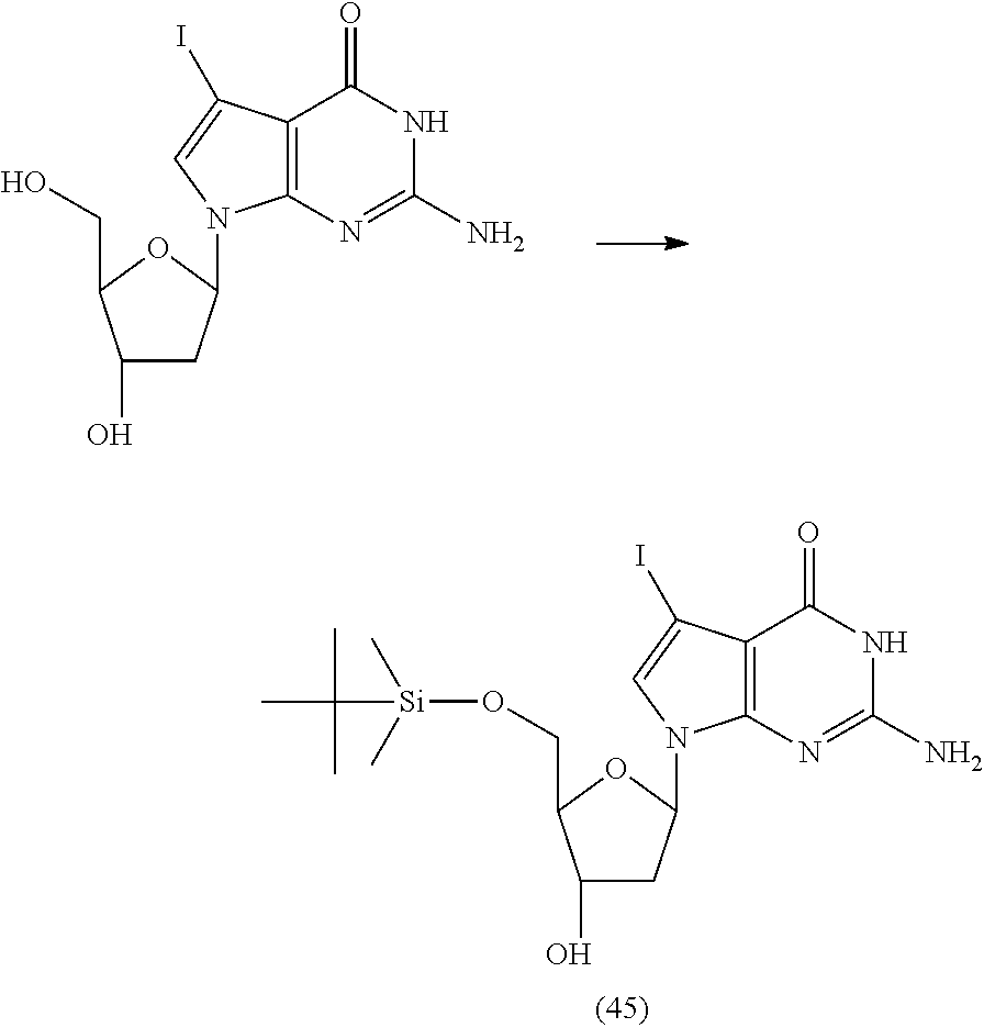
C1(O)CC(N2C3=C(C(=O)NC(N)=N3)C(I)=C2)OC1CO.C1(O)CC(N2C3=C(C(=O)NC(N)=N3)C(I)=C2)OC1CO[Si](C)(C)C(C)(C)C
